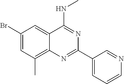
C1(Br)=CC(C)=C2C(=C1)C(NC)=NC(C1=CC=CN=C1)=N2
